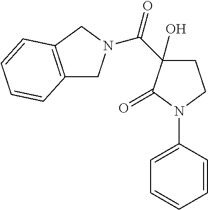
C12=C(CN(C(C3(O)CCN(C4=CC=CC=C4)C3=O)=O)C1)C=CC=C2
